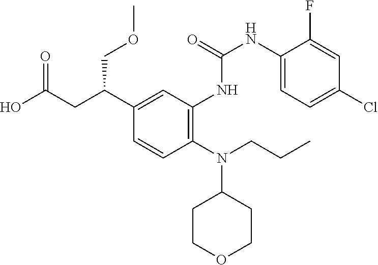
N(C1CCOCC1)(CCC)C1=C(NC(NC2=CC=C(Cl)C=C2F)=O)C=C(C(CC(O)=O)COC)C=C1
